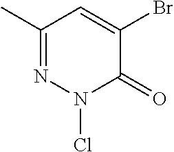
C1(=O)C(Br)=CC(C)=NN1Cl
